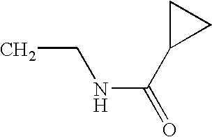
C(NC(C1CC1)=O)C
